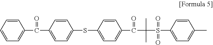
C1=CC=C(C(C2=CC=C(SC3=CC=C(C(C(S(C4=CC=C(C)C=C4)(=O)=O)(C)C)=O)C=C3)C=C2)=O)C=C1
